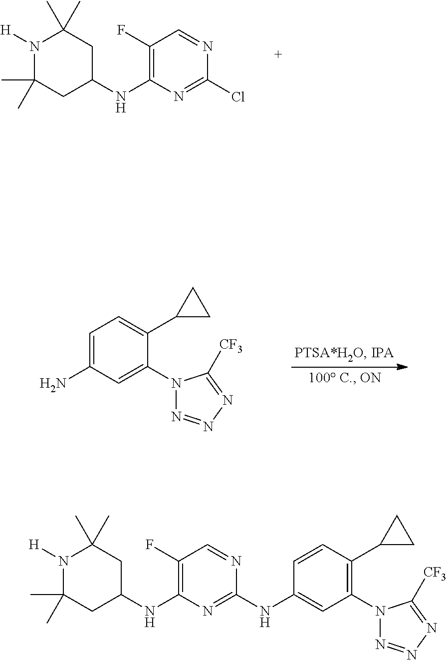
C1(F)=C(NC2CC(C)(C)N([H])C(C)(C)C2)N=C(Cl)N=C1.C1=C(N)C=C(N2N=NN=C2[CF3])C(C2CC2)=C1.C1=CC(C2CC2)=C(N2N=NN=C2[CF3])C=C1NC1=NC(NC2CC(C)(C)N([H])C(C)(C)C2)=C(F)C=N1
